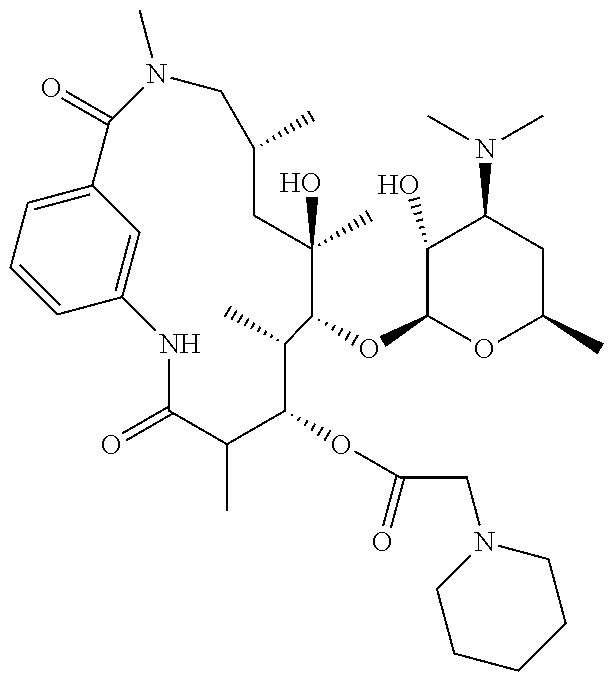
C1=CC=C2C=C1NC(=O)C(C)C(OC(CN1CCCCC1)=O)C(C)C(OC1OC(C)CC(N(C)C)C1O)C(C)(O)CC(C)CN(C)C2=O
